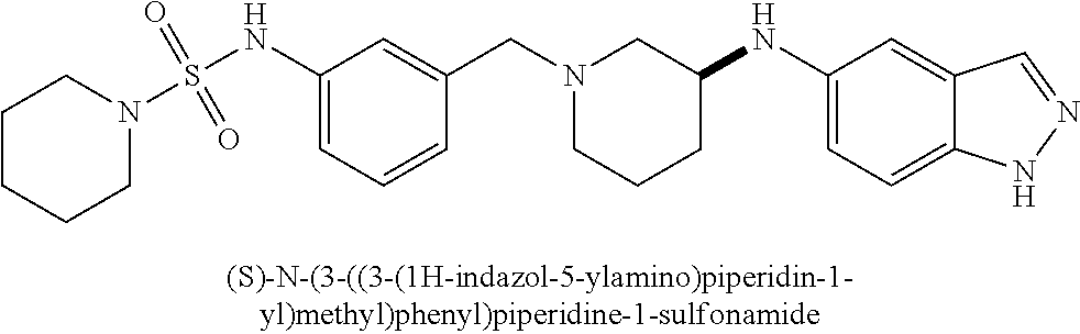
C(N1CCCC(NC2=CC=C3C(=C2)C=NN3)C1)C1=CC(NS(N2CCCCC2)(=O)=O)=CC=C1
